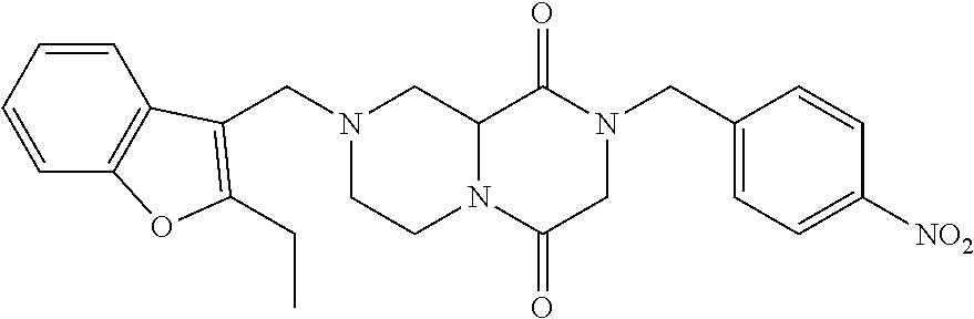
C12N(C(=O)CN(CC3=CC=C([NO2])C=C3)C1=O)CCN(CC1=C(CC)OC3=C1C=CC=C3)C2
